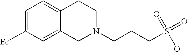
C1=C(Br)C=C2C(=C1)CCN(CCCS(=O)(O)=O)C2
